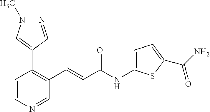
N1=CC(C2=C(C=CC(NC3=CC=C(C(N)=O)S3)=O)C=NC=C2)=CN1C
